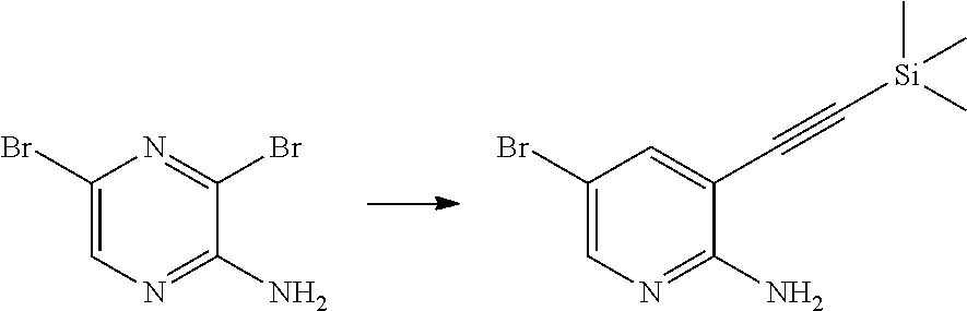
C1(Br)=CN=C(N)C(Br)=N1.C1(Br)=CN=C(N)C(C#C[Si](C)(C)C)=C1
